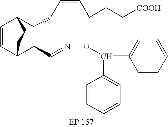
C1=CC2C(C=NOC(C3=CC=CC=C3)C3=CC=CC=C3)C(CC=CCCC[COOH])C1CC2
